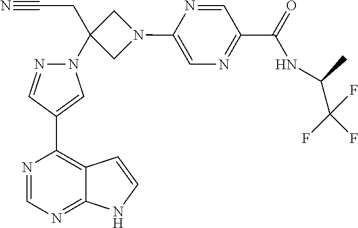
N1(C2(CC#N)CN(C3=CN=C(C(NC(C(F)(F)F)C)=O)C=N3)C2)N=CC(C2=C3C(=NC=N2)NC=C3)=C1
